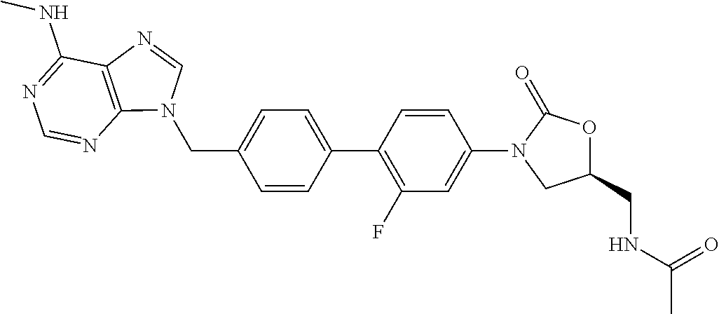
C(C1=CC=C(C2=C(F)C=C(N3CC(CNC(C)=O)OC3=O)C=C2)C=C1)N1C2=C(C(NC)=NC=N2)N=C1
